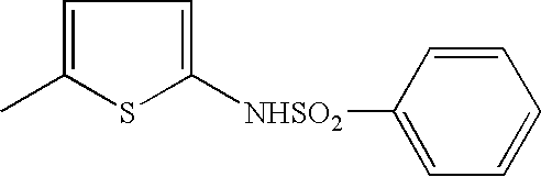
C1=C(C)SC([NHSO2]C2=CC=CC=C2)=C1
